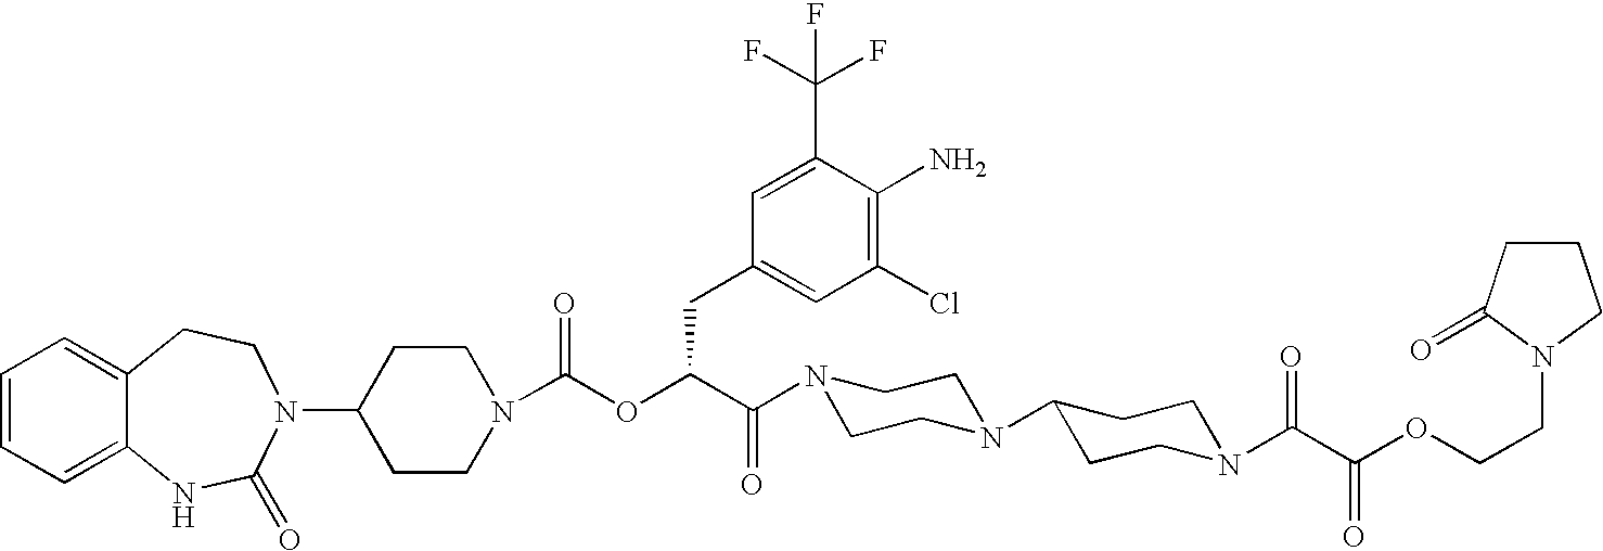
C1=CC=C2C(=C1)CCN(C1CCN(C(OC(C(N3CCN(C4CCN(C(C(OCCN5C(=O)CCC5)=O)=O)CC4)CC3)=O)CC3=CC(Cl)=C(N)C(C(F)(F)F)=C3)=O)CC1)C(=O)N2
